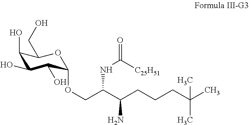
C1(O)C(O)C(O)C(OCC(C(CCCC(C)(C)C)N)NC(=O)[C25H51])OC1CO
